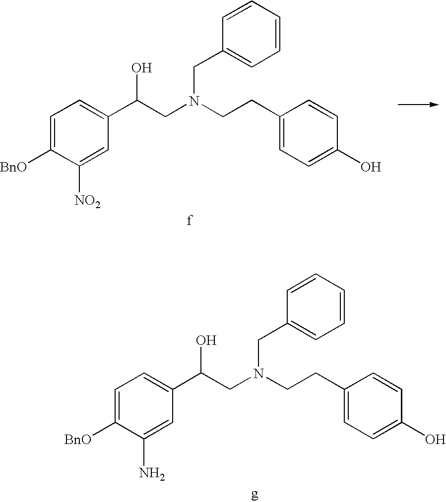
C1=C(CCN(CC2=CC=CC=C2)CC(C2=CC=C([BnO])C(N)=C2)O)C=CC(O)=C1.C1=C(CCN(CC2=CC=CC=C2)CC(C2=CC=C([BnO])C([NO2])=C2)O)C=CC(O)=C1
